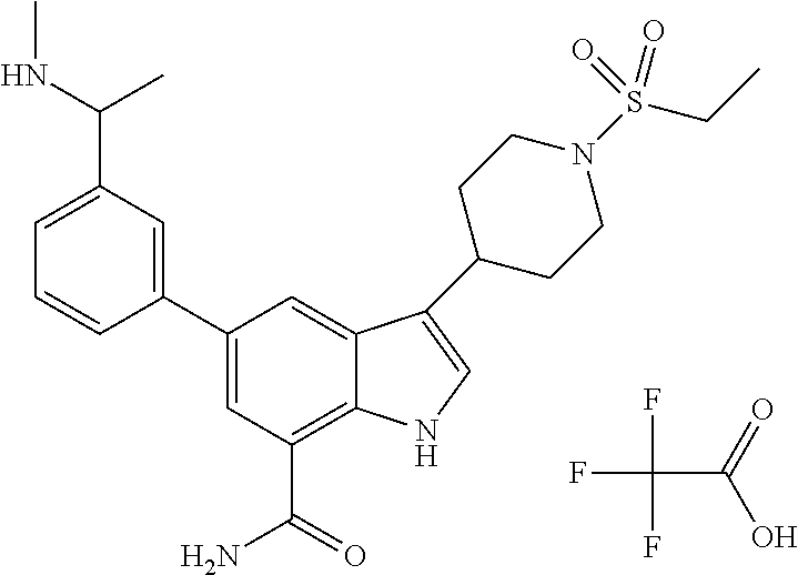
FC(C(=O)O)(F)F.C1(C2=CC(C(=O)N)=C3C(=C2)C(C2CCN(S(CC)(=O)=O)CC2)=CN3)=CC(C(NC)C)=CC=C1
